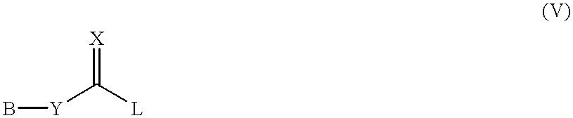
B[Y]C([L])=[X]
